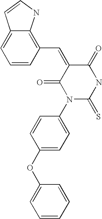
C12=CC=CC(C=C3C(=O)N(C4=CC=C(OC5=CC=CC=C5)C=C4)C(=S)NC3=O)=C1NC=C2
